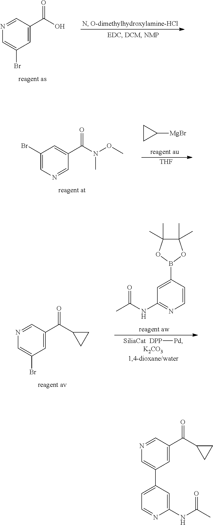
C1=C(C(O)=O)C=NC=C1Br.C1(NC(C)=O)=NC=CC(B2OC(C)(C)C(C)(C)O2)=C1.[DPP][Pd].C1=C(C(C2CC2)=O)C=NC=C1Br.C1CC1[MgBr].[THF].C1=NC=C(Br)C=C1C(N(OC)C)=O.C1=C(C(C2CC2)=O)C=NC=C1C1=CC=NC(NC(C)=O)=C1
